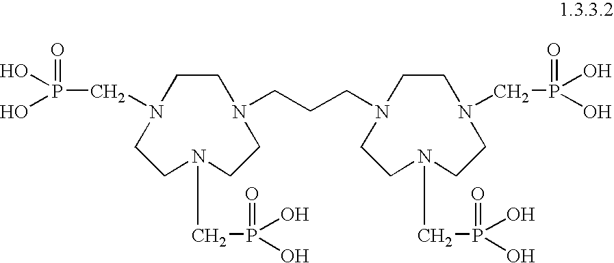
C1CN(CCCN2CCN(CP(=O)(O)O)CCN(CP(O)(O)=O)CC2)CCN(CP(=O)(O)O)CCN1CP(=O)(O)O
